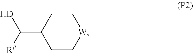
C1(C([R#])[H])CC[W]CC1
